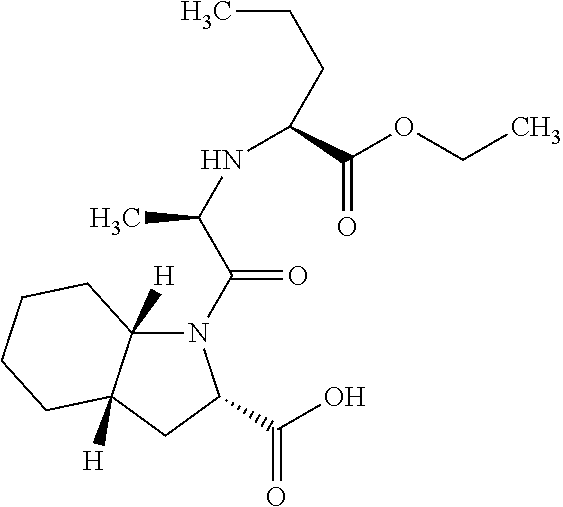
CCCC(NC(C(=O)N1C2([H])C([H])(CC1C(O)=O)CCCC2)C)C(OCC)=O
